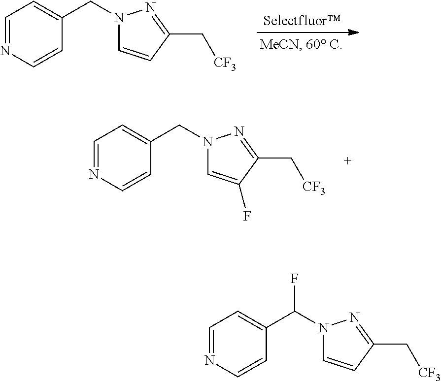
C1=NC=CC(CN2C=CC(C[CF3])=N2)=C1.C1=NC=CC(CN2C=C(F)C(C[CF3])=N2)=C1.C1=NC=CC(C(N2C=CC(C[CF3])=N2)F)=C1
